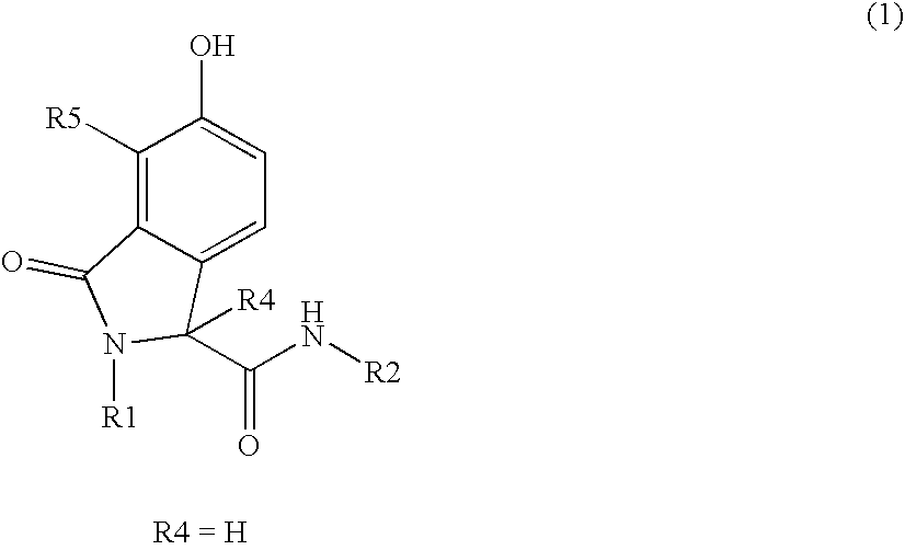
C1([R5])=C2C(=CC=C1O)C([R4])(C(N[R2])=O)N([R1])C2=O
